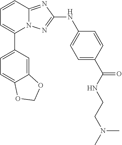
N12C(=NC(NC3=CC=C(C(NCCN(C)C)=O)C=C3)=N1)C=CC=C2C1=CC=C2C(=C1)OCO2
